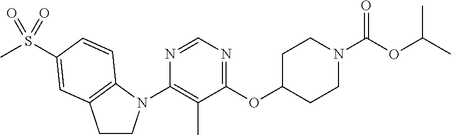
C1(N2CCC3=C2C=CC(S(C)(=O)=O)=C3)=C(C)C(OC2CCN(C(=O)OC(C)C)CC2)=NC=N1
